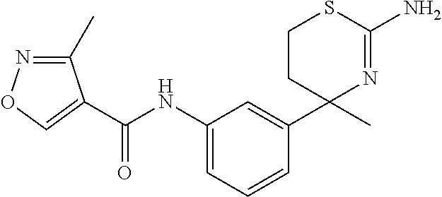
C1CC(C2=CC(NC(=O)C3=CON=C3C)=CC=C2)(C)N=C(N)S1
